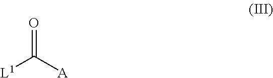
O=C([A])[L1]
